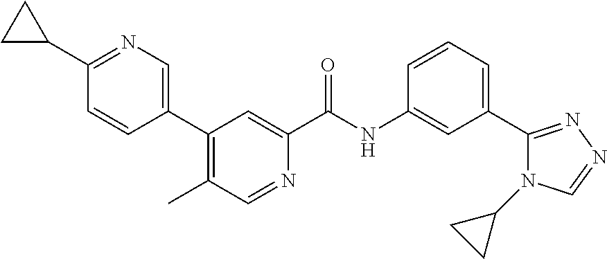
C1=C(C2=C(C)C=NC(C(NC3=CC(C4=NN=CN4C4CC4)=CC=C3)=O)=C2)C=CC(C2CC2)=N1
